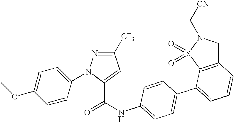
C12=C(S(=O)(=O)N(C[CN])C1)C(C1=CC=C(NC(=O)C3=CC([CF3])=NN3C3=CC=C(OC)C=C3)C=C1)=CC=C2
